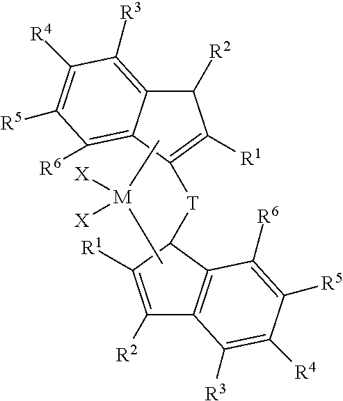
C1([R2])C2=C([R3])C([R4])=C([R5])C([R6])=C2C([T]C2C3=C(C([R2])=C2[R1])C([R3])=C([R4])C([R5])=C3[R6])=C1[R1].C[M](C)([X])[X]
